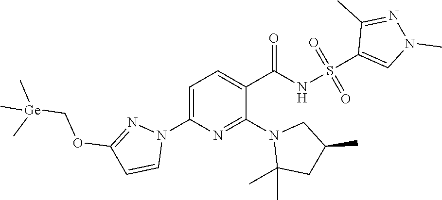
N1(C2=NC(N3C=CC(OC[Ge](C)(C)C)=N3)=CC=C2C(=O)NS(=O)(=O)C2=CN(C)N=C2C)C(C)(C)CC(C)C1
